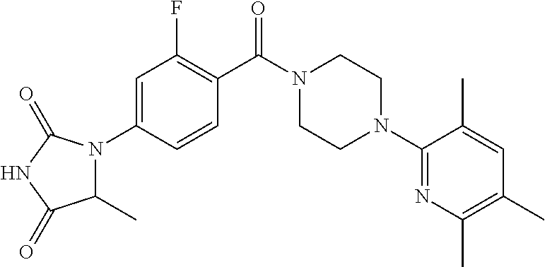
C1=C(N2C(C)C(=O)NC2=O)C=CC(C(N2CCN(C3=NC(C)=C(C)C=C3C)CC2)=O)=C1F
